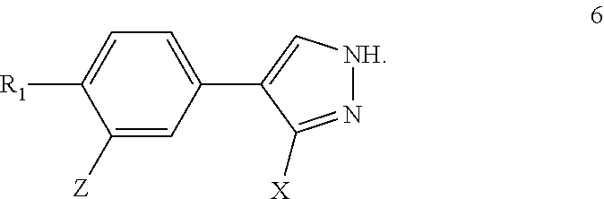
C1=C(C2=C[NH]N=C2[X])C=C([Z])C([R1])=C1
